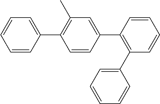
C1=CC(C2=C(C)C=C(C3=C(C4=CC=CC=C4)C=CC=C3)C=C2)=CC=C1
